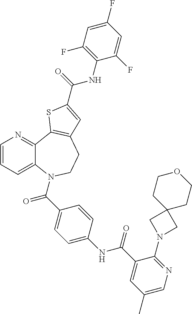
C1=CC=C2C(=N1)C1=C(CCN2C(C2=CC=C(NC(C3=CC(C)=CN=C3N3CC4(C3)CCOCC4)=O)C=C2)=O)C=C(C(=O)NC2=C(F)C=C(F)C=C2F)S1
